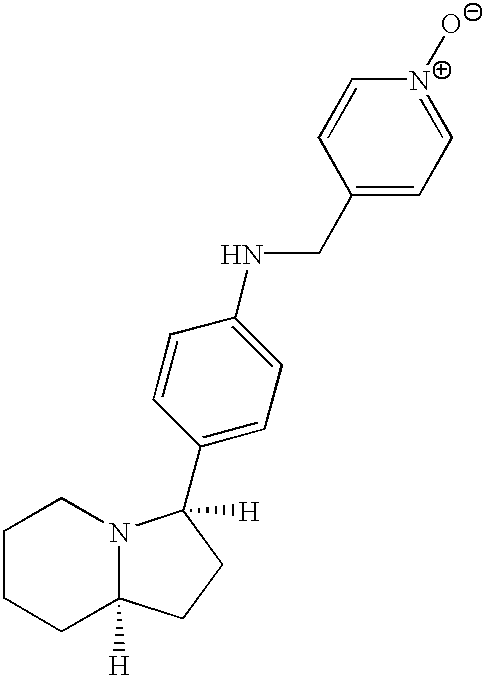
C1CCC2([H])N(C1)C(C1=CC=C(NCC3=CC=[N+]([O-])C=C3)C=C1)([H])CC2
